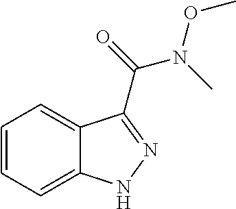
C1=CC=C2C(=C1)C(C(N(OC)C)=O)=NN2
